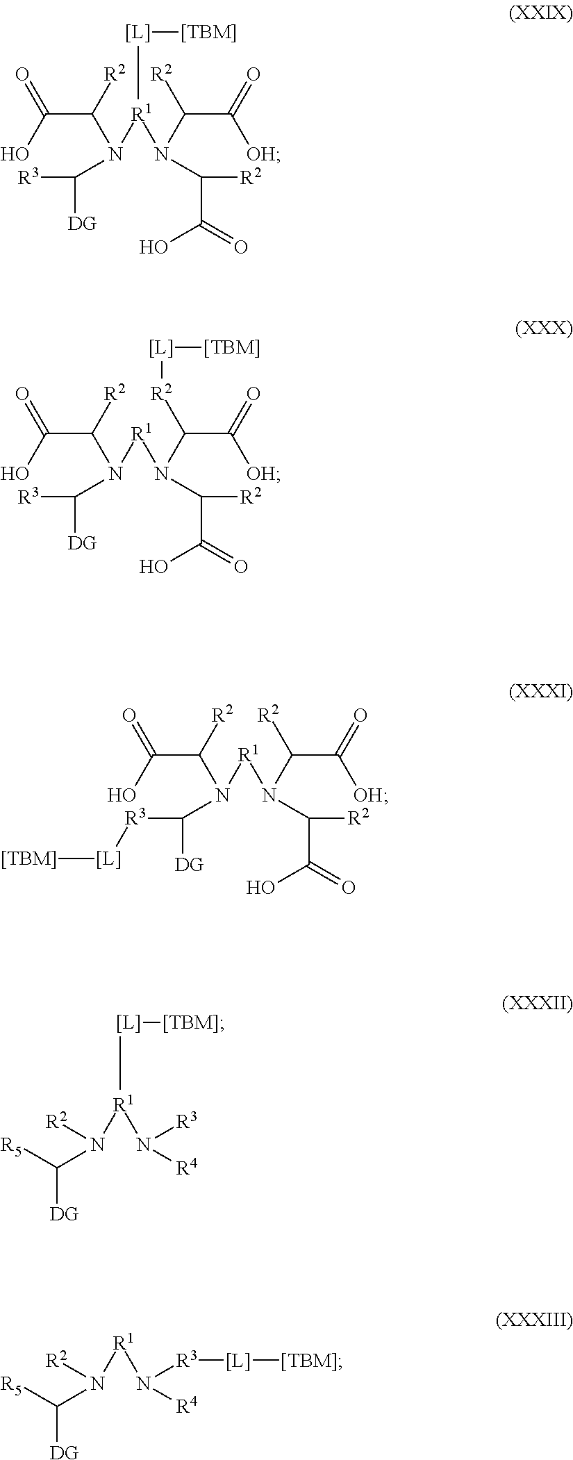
OC(C([R2])N(C([R3])[DG])[R1](N(C(C(=O)[OH])[R2])C([R2])C(=O)O)[[L]][[TBM]])=O.OC(C([R2])N(C([R3])[DG])[R1]N(C(C(=O)[OH])[R2][[L]][[TBM]])C([R2])C(=O)O)=O.OC(C([R2])N(C([R3][[L]][[TBM]])[DG])[R1]N(C(C(=O)[OH])[R2])C([R2])C(=O)O)=O.N([R1](N([R3])[R4])[[L]][[TBM]])(C([R5])[DG])[R2].N([R1]N([R3][[L]][[TBM]])[R4])(C([R5])[DG])[R2]
